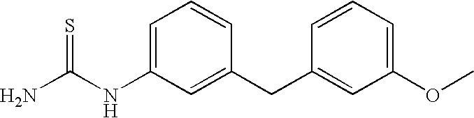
NC(NC1=CC=CC(CC2=CC(OC)=CC=C2)=C1)=S
